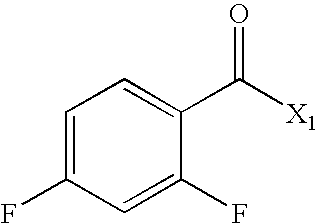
C1=C(F)C=C(F)C(C([X1])=O)=C1
